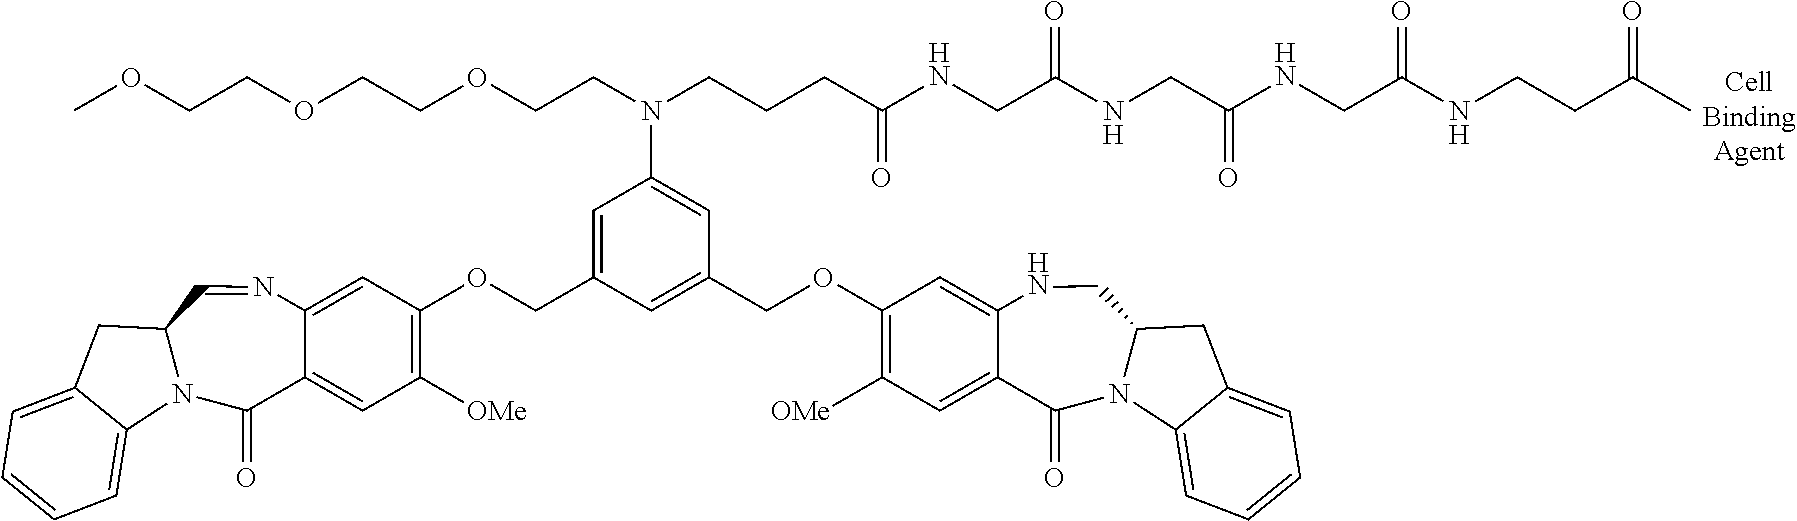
C1=C(COC2=C([OMe])C=C3C(=C2)N=CC2N(C3=O)C3=CC=CC=C3C2)C=C(COC2=C([OMe])C=C3C(=C2)NCC2N(C3=O)C3=CC=CC=C3C2)C=C1N(CCCC(NCC(NCC(NCC(=O)NCCC(=O)C)=O)=O)=O)CCOCCOCCOC
